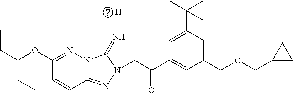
C12=NN(CC(C3=CC(COCC4CC4)=CC(C(C)(C)C)=C3)=O)C(=N)N1N=C(OC(CC)CC)C=C2.[H]
